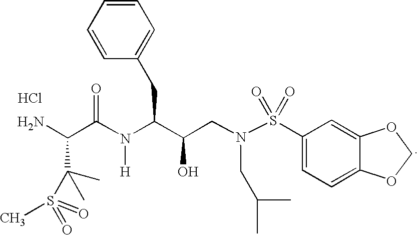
C(C(N(C(C(O)CN(S(C1=CC=C2C(=C1)OCO2)(=O)=O)CC(C)C)CC1=CC=CC=C1)[H])=O)(C(S(C)(=O)=O)(C)C)N.Cl
